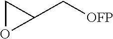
C([OFP])C1OC1
